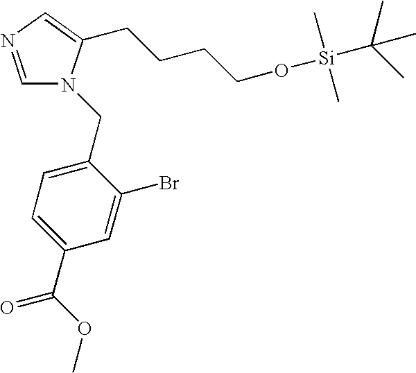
C1=NC=C(CCCCO[Si](C(C)(C)C)(C)C)N1CC1=CC=C(C(OC)=O)C=C1Br
